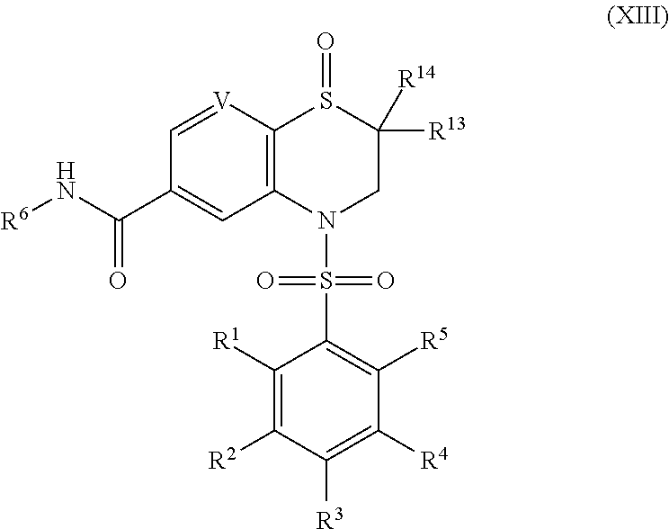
C12=C([V]=CC(C(N[R6])=O)=C1)S(=O)C([R13])([R14])CN2S(=O)(=O)C1=C([R5])C([R4])=C([R3])C([R2])=C1[R1]
